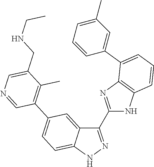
C1(CNCC)=CN=CC(C2=CC=C3C(=C2)C(C2=NC4=C(N2)C=CC=C4C2=CC(C)=CC=C2)=NN3)=C1C
